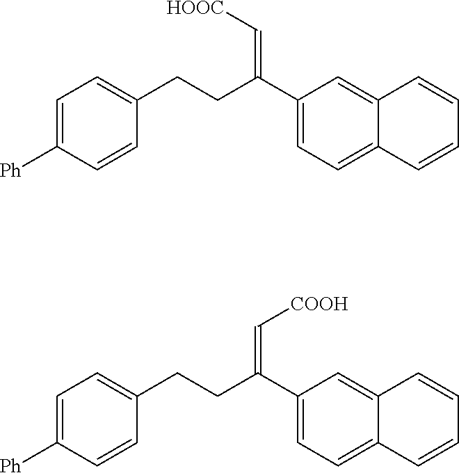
C1([Ph])=CC=C(CCC(C2=CC=C3C(=C2)C=CC=C3)=C[HOOC])C=C1.C1([Ph])=CC=C(CCC(C2=CC=C3C(=C2)C=CC=C3)=C[COOH])C=C1
